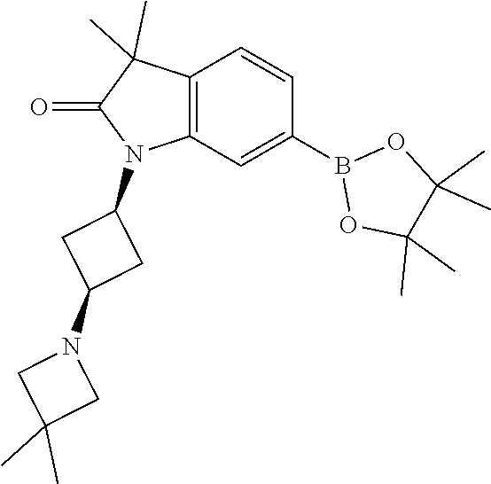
C12=C(C=C(B3OC(C)(C)C(C)(C)O3)C=C1)N(C1CC(N3CC(C)(C)C3)C1)C(=O)C2(C)C
